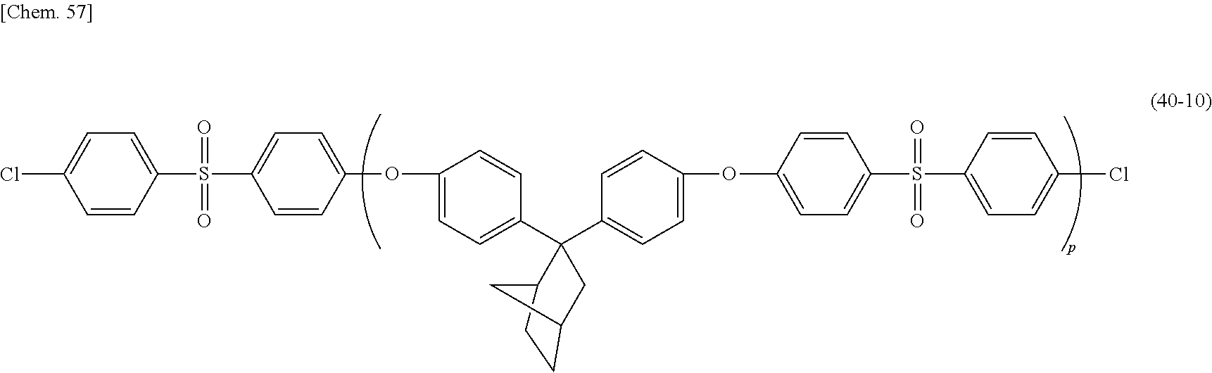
C12CCC(CC1(C1=CC=C(OC3=CC=C(S(C4=CC=C(Cl)C=C4)(=O)=O)C=C3)C=C1)C1=CC=C(OC3=CC=C(S(C4=CC=C(Cl)C=C4)(=O)=O)C=C3)C=C1)C2
